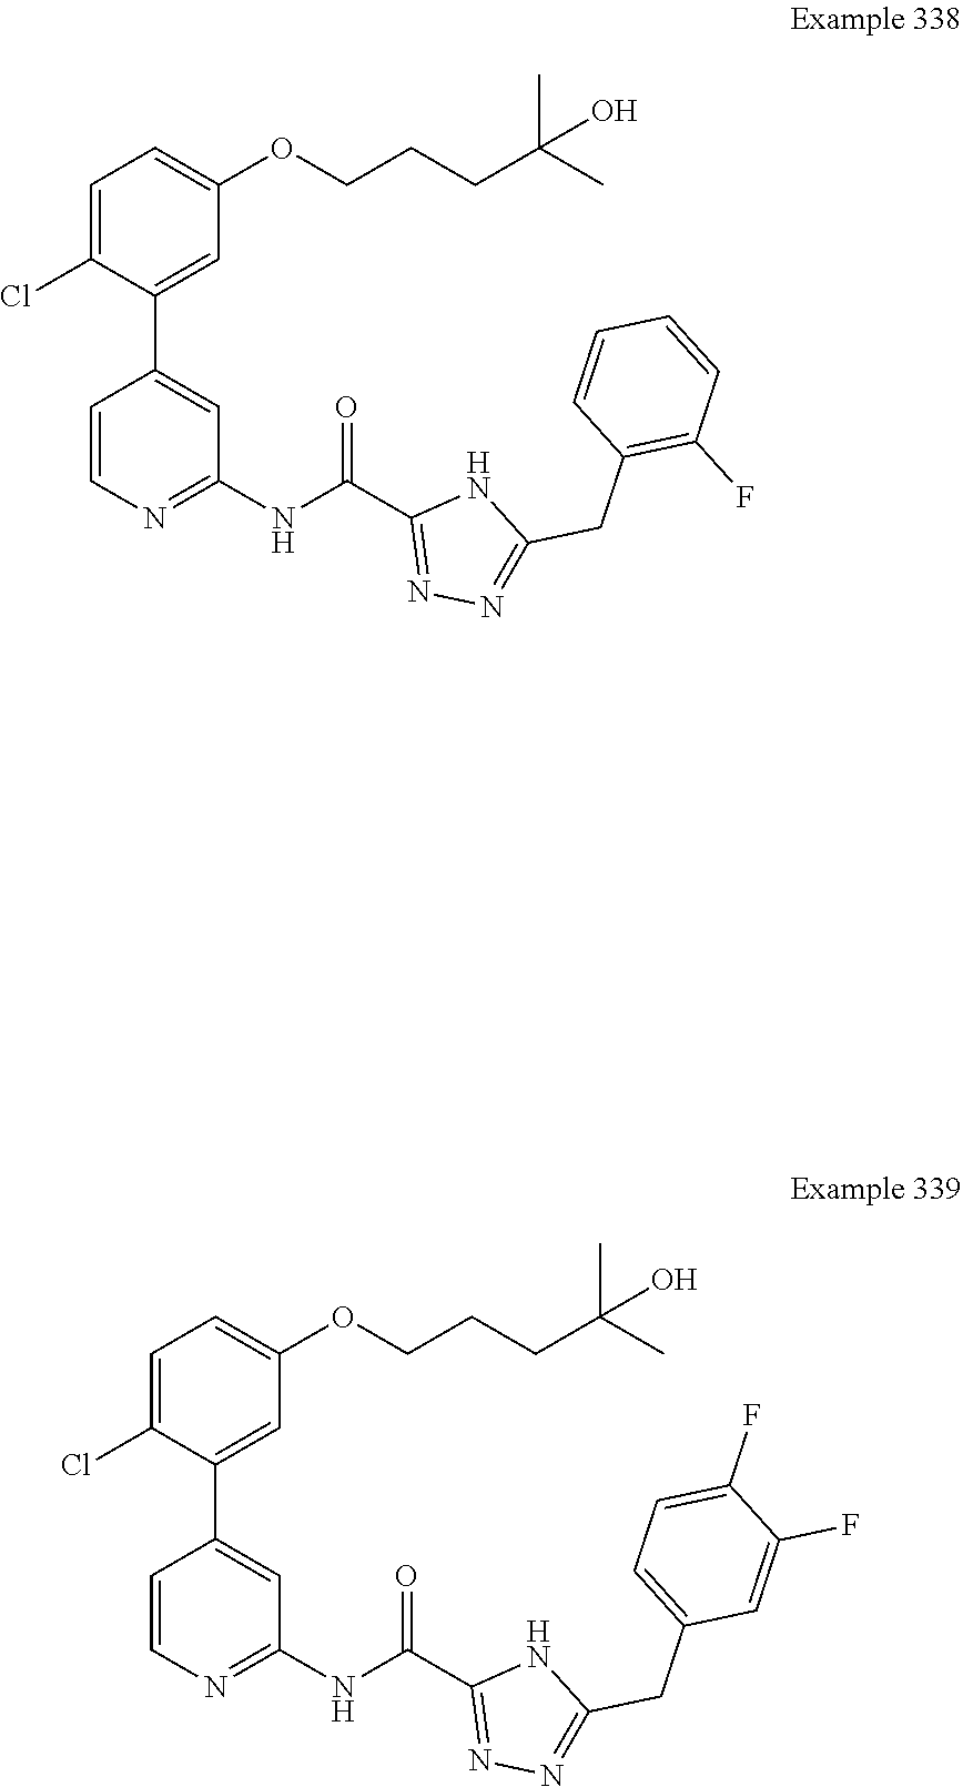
C1=CN=C(NC(=O)C2=NN=C(CC3=C(F)C=CC=C3)N2)C=C1C1=CC(OCCCC(C)(C)O)=CC=C1Cl.C1=CN=C(NC(=O)C2=NN=C(CC3=CC=C(F)C(F)=C3)N2)C=C1C1=CC(OCCCC(C)(C)O)=CC=C1Cl
